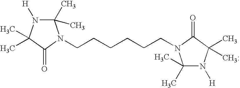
[H]N1C(C)(C)N(CCCCCCN2C(C)(C)N([H])C(C)([CH3:])C2=O)C(=O)C1(C)C
